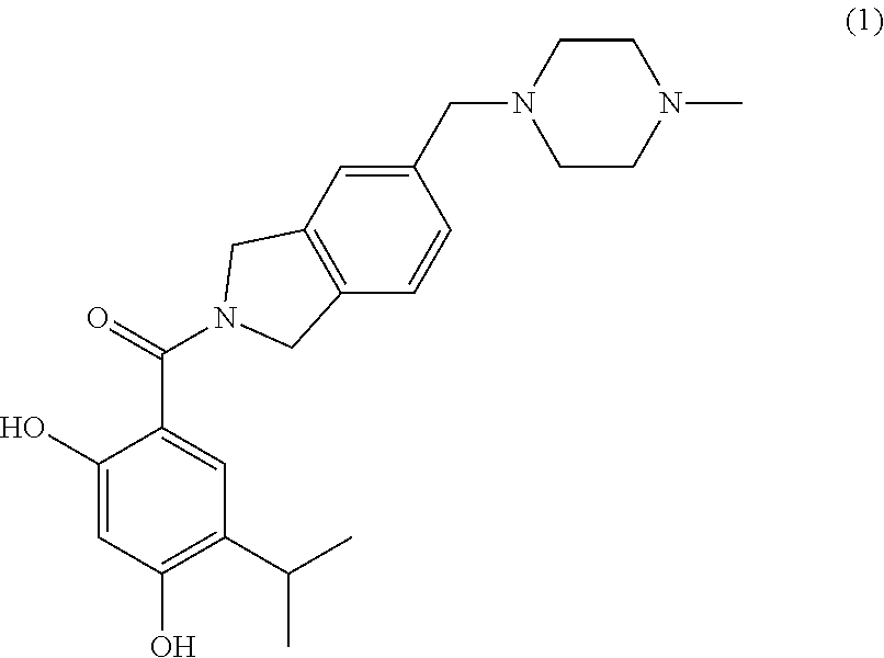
C1CN(CC2=CC3=C(C=C2)CN(C(=O)C2=CC(C(C)C)=C(O)C=C2O)C3)CCN1C
